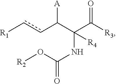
c(C(C(NC(O[R2])=O)(C([R3])=O)[R4])[A])c[R1]
